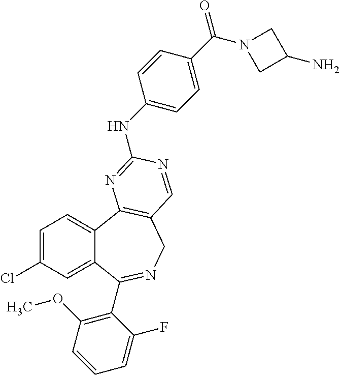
C1=C(Cl)C=C2C(=C1)C1=C(CN=C2C2=C(OC)C=CC=C2F)C=NC(NC2=CC=C(C(N3CC(N)C3)=O)C=C2)=N1
